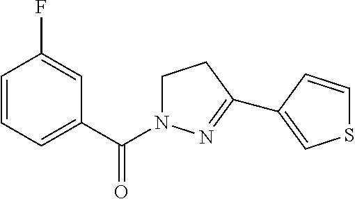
C1N(C(C2=CC=CC(F)=C2)=O)N=C(C2=CSC=C2)C1
